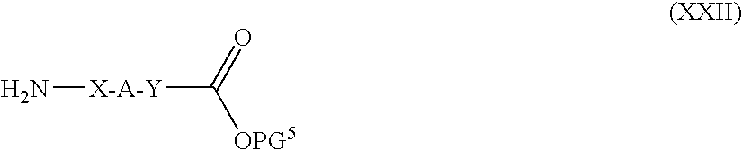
[X-A-Y](C(=O)[OPG5])N
